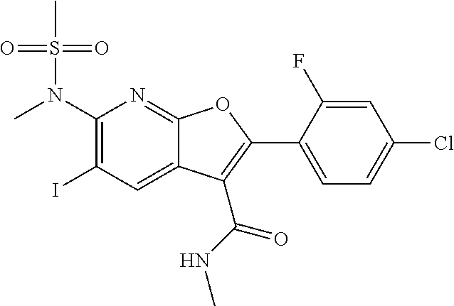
C1(N(C)S(C)(=O)=O)=C(I)C=C2C(=N1)OC(C1=CC=C(Cl)C=C1F)=C2C(NC)=O
